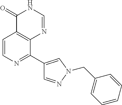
C1=CN=C(C2=CN(CC3=CC=CC=C3)N=C2)C2=C1C(=O)NC=N2
